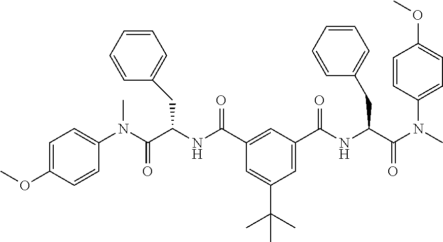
C1=C(OC)C=CC(N(C(C(NC(C2=CC(C(NC(C(N(C)C3=CC=C(OC)C=C3)=O)CC3=CC=CC=C3)=O)=CC(C(C)(C)C)=C2)=O)CC2=CC=CC=C2)=O)C)=C1
